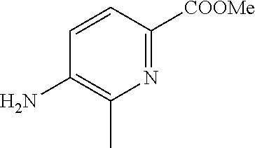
C1=CC(N)=C(C)N=C1[COOMe]
